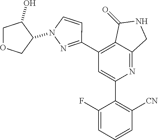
C1(C2=NN(C3COCC3O)C=C2)=C2C(=NC(C3=C([CN])C=CC=C3F)=C1)CNC2=O
